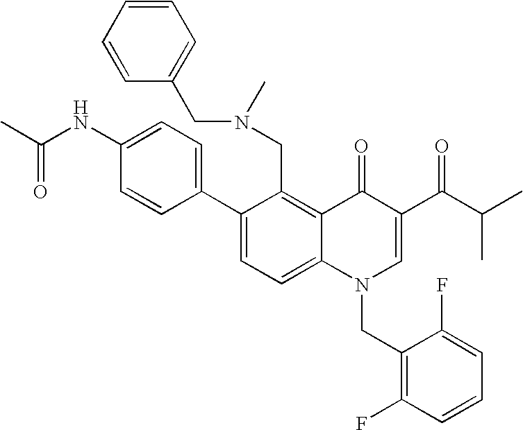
C1(C2=CC=C(NC(C)=O)C=C2)=CC=C2C(=C1CN(C)CC1=CC=CC=C1)C(=O)C(C(=O)C(C)C)=CN2CC1=C(F)C=CC=C1F
